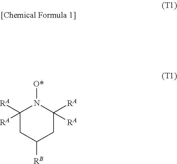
C1([RA])([RA])CC([RB])CC([RA])([RA])N1[O*]
